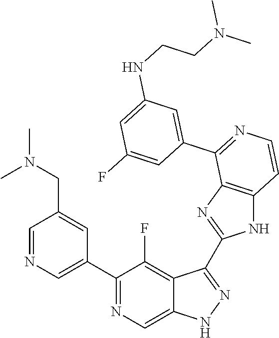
C1=NC=C(C2=NC=C3C(=C2F)C(C2=NC4=C(N2)C=CN=C4C2=CC(NCCN(C)C)=CC(F)=C2)=NN3)C=C1CN(C)C
